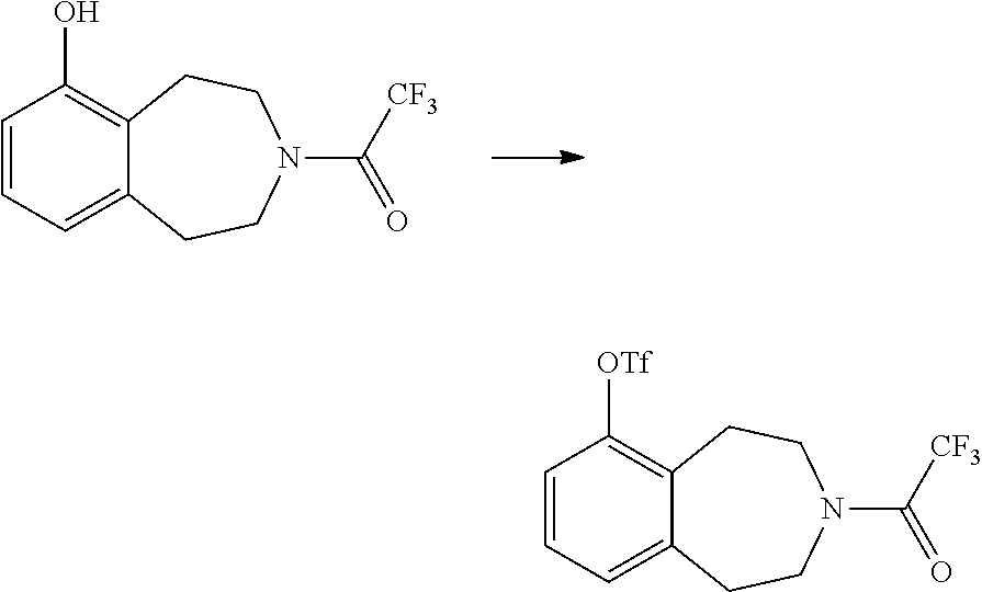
C1=CC=C2C(=C1O)CCN(C([CF3])=O)CC2.C1=CC=C2C(=C1[OTf])CCN(C([CF3])=O)CC2
